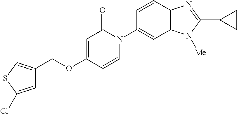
C1(COC2=CC(=O)N(C3=CC4=C(C=C3)N=C(C3CC3)N4[Me])C=C2)=CSC(Cl)=C1
